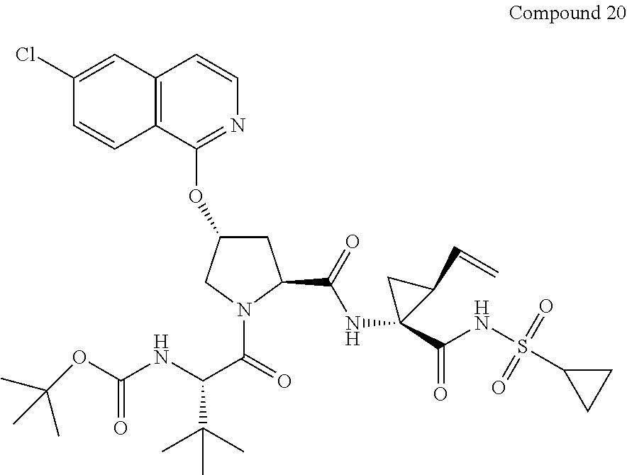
C12=C(C(OC3CC(C(=O)NC4(C(NS(=O)(=O)C5CC5)=O)C(C=C)C4)N(C(=O)C(NC(OC(C)(C)C)=O)C(C)(C)C)C3)=NC=C1)C=CC(Cl)=C2
